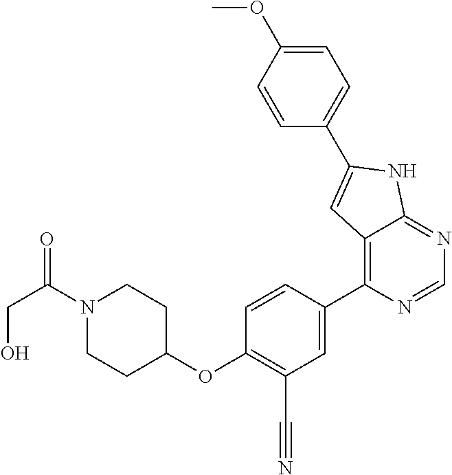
C1(C2=CC3=C(C4=CC(C#N)=C(OC5CCN(C(CO)=O)CC5)C=C4)N=CN=C3N2)=CC=C(OC)C=C1
